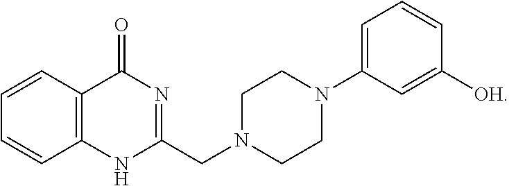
C12=C(C=CC=C1)C(=O)N=C(CN1CCN(C3=CC=CC([OH])=C3)CC1)N2
